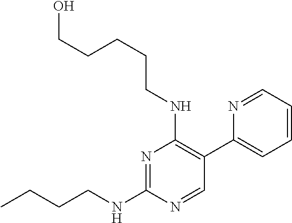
N1=C(NCCCC)N=CC(C2=CC=CC=N2)=C1NCCCCCO
